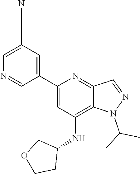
N1(C(C)C)N=CC2=NC(C3=CC(C#N)=CN=C3)=CC(NC3CCOC3)=C12
